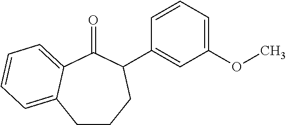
C1CCC(C2=CC(OC)=CC=C2)C(=O)C2=CC=CC=C12
